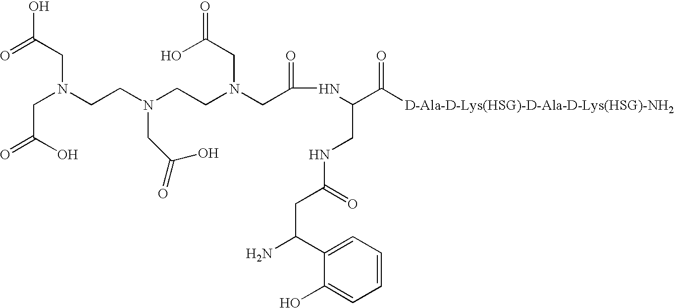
OC(=O)CN(CC(O)=O)CCN(CC(O)=O)CCN(CC(NC(C([D-Ala-D-Lys(HSG)-D-Ala-D-Lys(HSG)-NH2])=O)CNC(=O)CC(C1=CC=CC=C1O)N)=O)CC(=O)O
